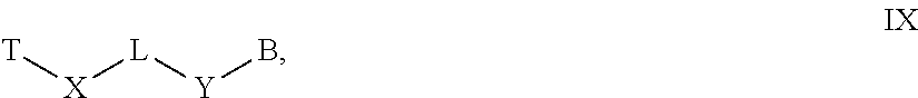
[T][X][L][Y]B
